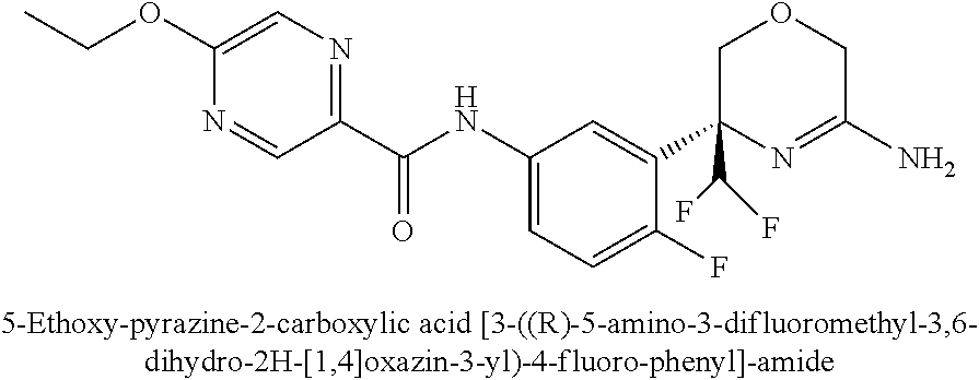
C1(OCC)=CN=C(C(NC2=CC=C(F)C(C3(C(F)F)N=C(N)COC3)=C2)=O)C=N1
